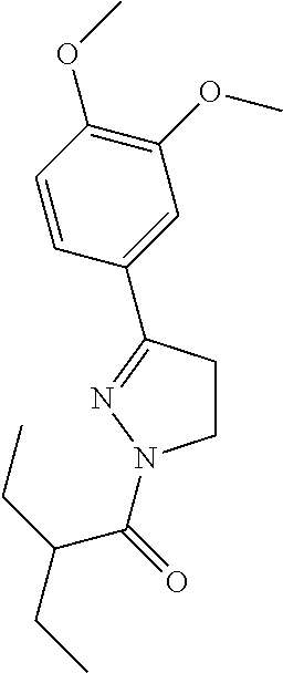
C1CC(C2=CC(OC)=C(OC)C=C2)=NN1C(C(CC)CC)=O
